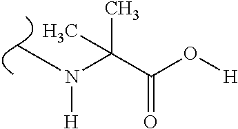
C(C(O[H])=O)(N(C)[H])(C)C
